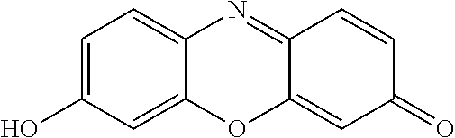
C1=C(O)C=C2C(=C1)N=C1C(=CC(=O)C=C1)O2
